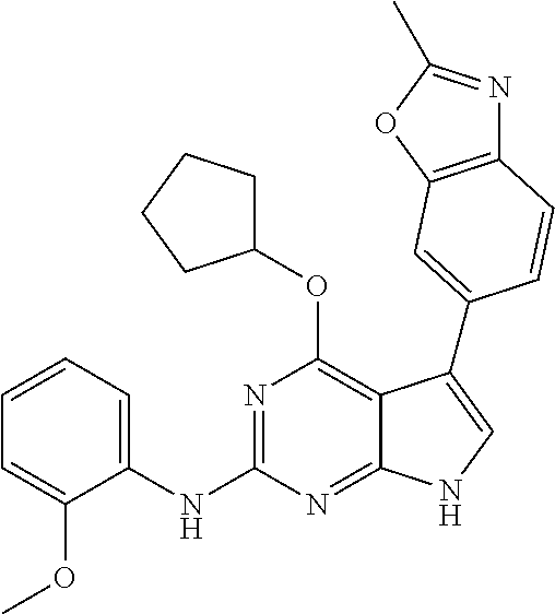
C1=CC=C(NC2=NC(OC3CCCC3)=C3C(=N2)NC=C3C2=CC3=C(N=C(C)O3)C=C2)C(OC)=C1
